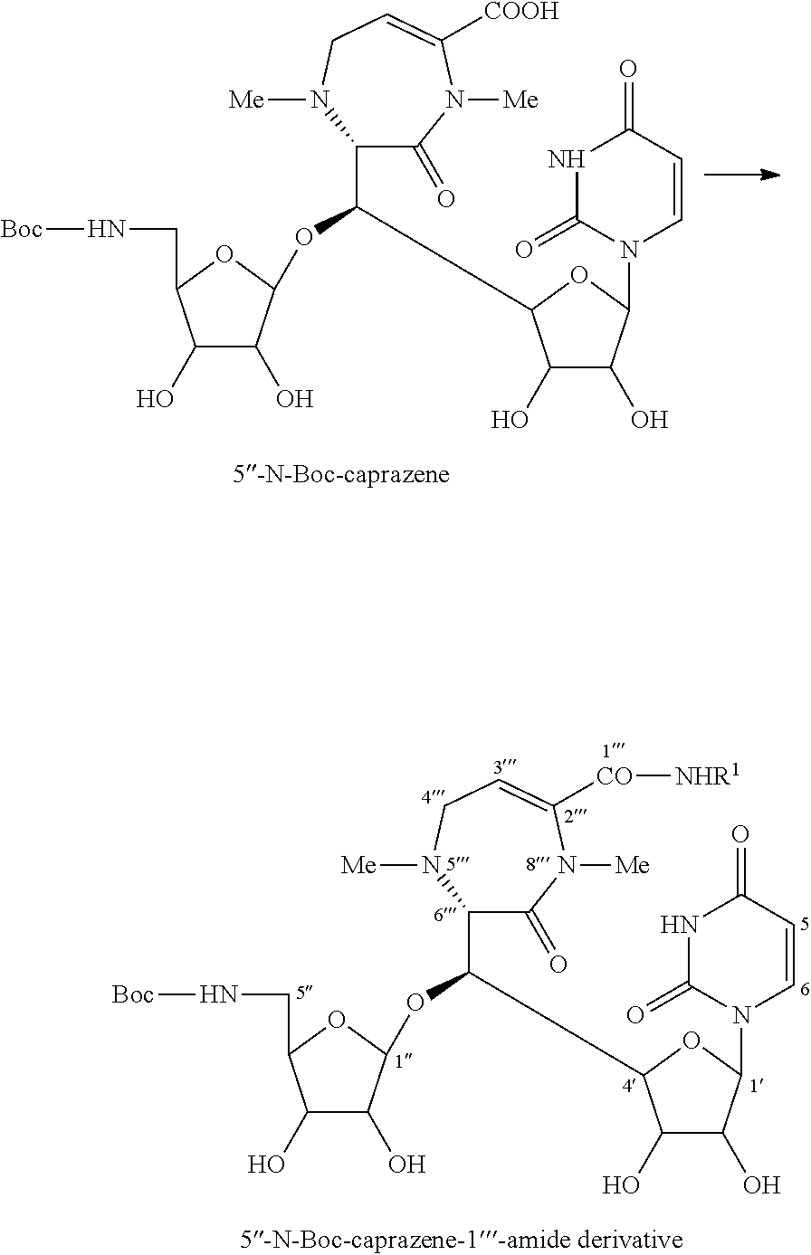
C1(C(OC2C(O)C(O)C(CN[Boc])O2)C2C(O)C(O)C(N3C=CC(=O)NC3=O)O2)C(=O)N([Me])C([COOH])=CCN1[Me].C1(C(OC2C(O)C(O)C(CN[Boc])O2)C2C(O)C(O)C(N3C=CC(=O)NC3=O)O2)C(=O)N([Me])C([CO][NHR1])=CCN1[Me]
